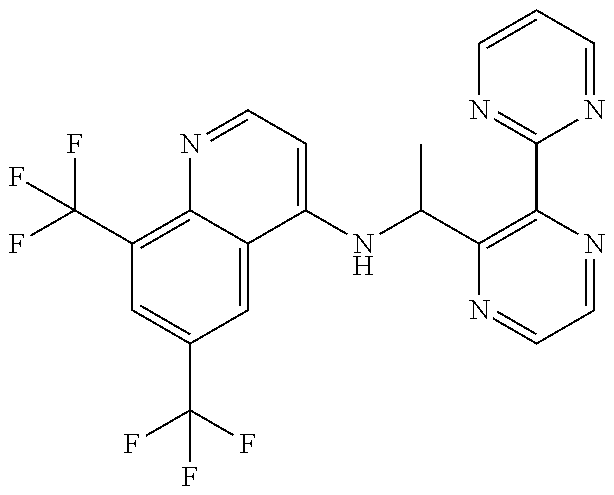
C1(C(F)(F)F)=C2C(=CC(C(F)(F)F)=C1)C(NC(C1=C(C3=NC=CC=N3)N=CC=N1)C)=CC=N2
